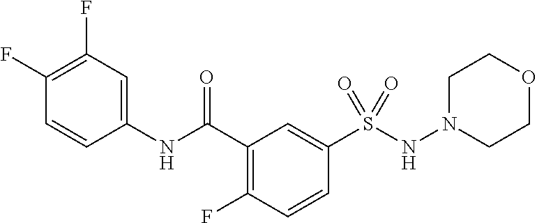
C1(NC(C2=C(F)C=CC(S(=O)(NN3CCOCC3)=O)=C2)=O)=CC(F)=C(F)C=C1
